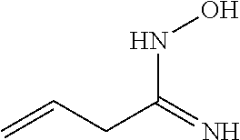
C=CCC(=N)NO
